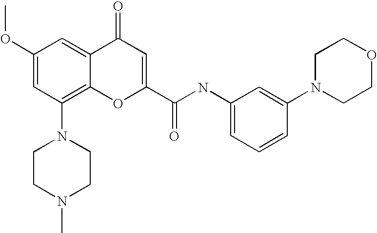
C1CN(C)CCN1C1=C2C(=CC(OC)=C1)C(=O)C=C(C(=O)NC1=CC=CC(N3CCOCC3)=C1)O2
